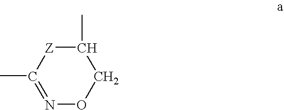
[Z]1C(C)CON=C1C
